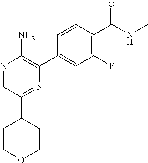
N1=CC(C2CCOCC2)=NC(C2=CC(F)=C(C(NC)=O)C=C2)=C1N
